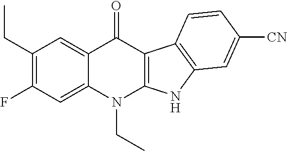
C1(CC)=C(F)C=C2C(=C1)C(=O)C1=C(N2CC)NC2=C1C=CC([CN])=C2
